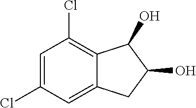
C1=C(Cl)C=C2C(=C1Cl)C(O)C(O)C2
